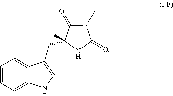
C1=CC=C2C(=C1)C(CC1([H])C(=O)N(C)C(=O)N1)=CN2
